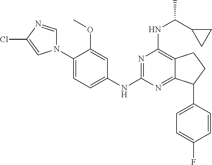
C1(NC2=NC(NC(C3CC3)C)=C3C(=N2)C(C2=CC=C(F)C=C2)CC3)=CC=C(N2C=NC(Cl)=C2)C(OC)=C1
